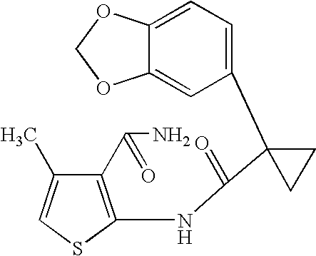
C1=C2C(=CC(C3(C(=O)NC4=C(C(N)=O)C(C)=CS4)CC3)=C1)OCO2
